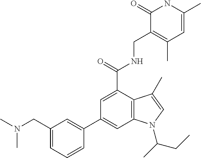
C1=C(C(=O)NCC2=C(C)C=C(C)NC2=O)C2=C(C=C1C1=CC(CN(C)C)=CC=C1)N(C(C)CC)C=C2C
